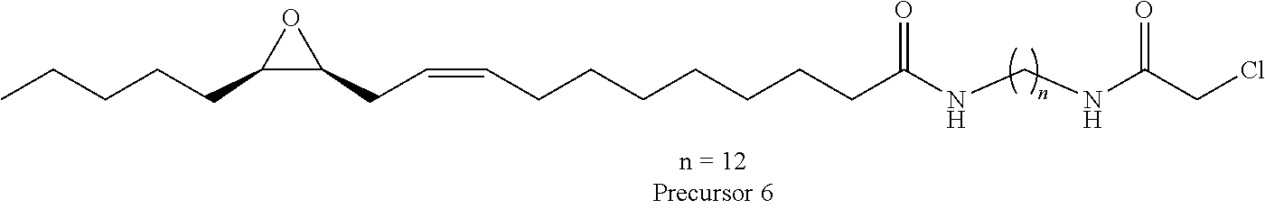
C1(CCCCC)C(CC=CCCCCCCCC(NCNC(CCl)=O)=O)O1
